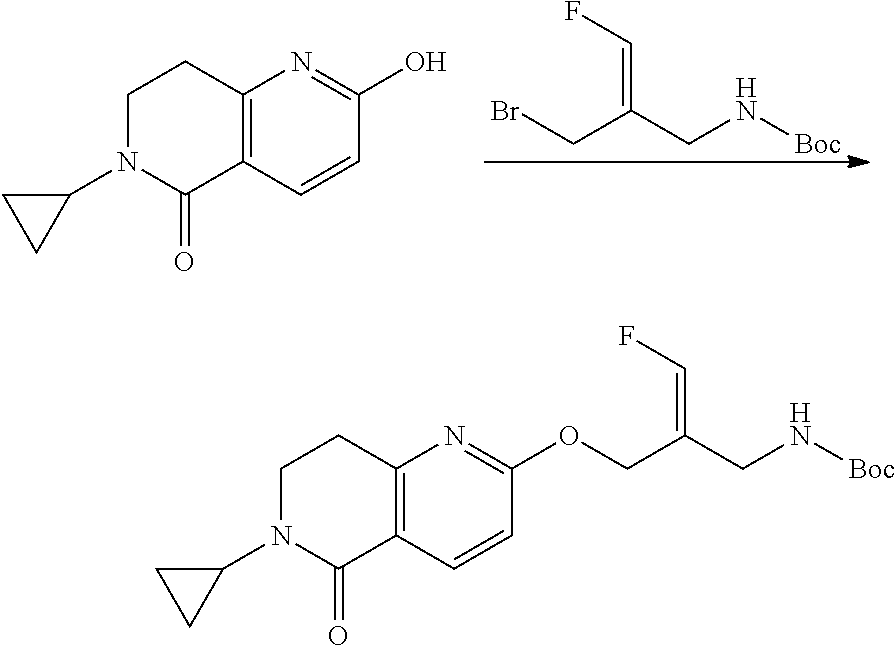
BrCC(CN[Boc])=CF.C1=CC2=C(N=C1O)CCN(C1CC1)C2=O.C1=CC2=C(N=C1OCC(CN[Boc])=CF)CCN(C1CC1)C2=O
